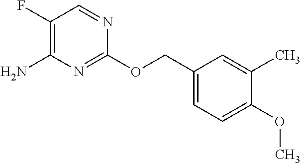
C1(F)=C(N)N=C(OCC2=CC=C(OC)C(C)=C2)N=C1
